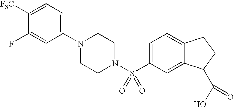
C1(N2CCN(S(C3=CC=C4C(=C3)C(C(O)=O)CC4)(=O)=O)CC2)=CC=C([F3C])C(F)=C1
